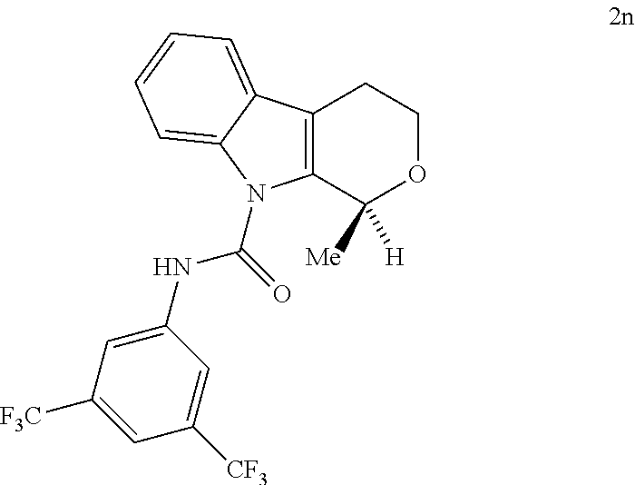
C12=C(C([H])([Me])OCC1)N(C(=O)NC1=CC([F3C])=CC([CF3])=C1)C1=CC=CC=C21
